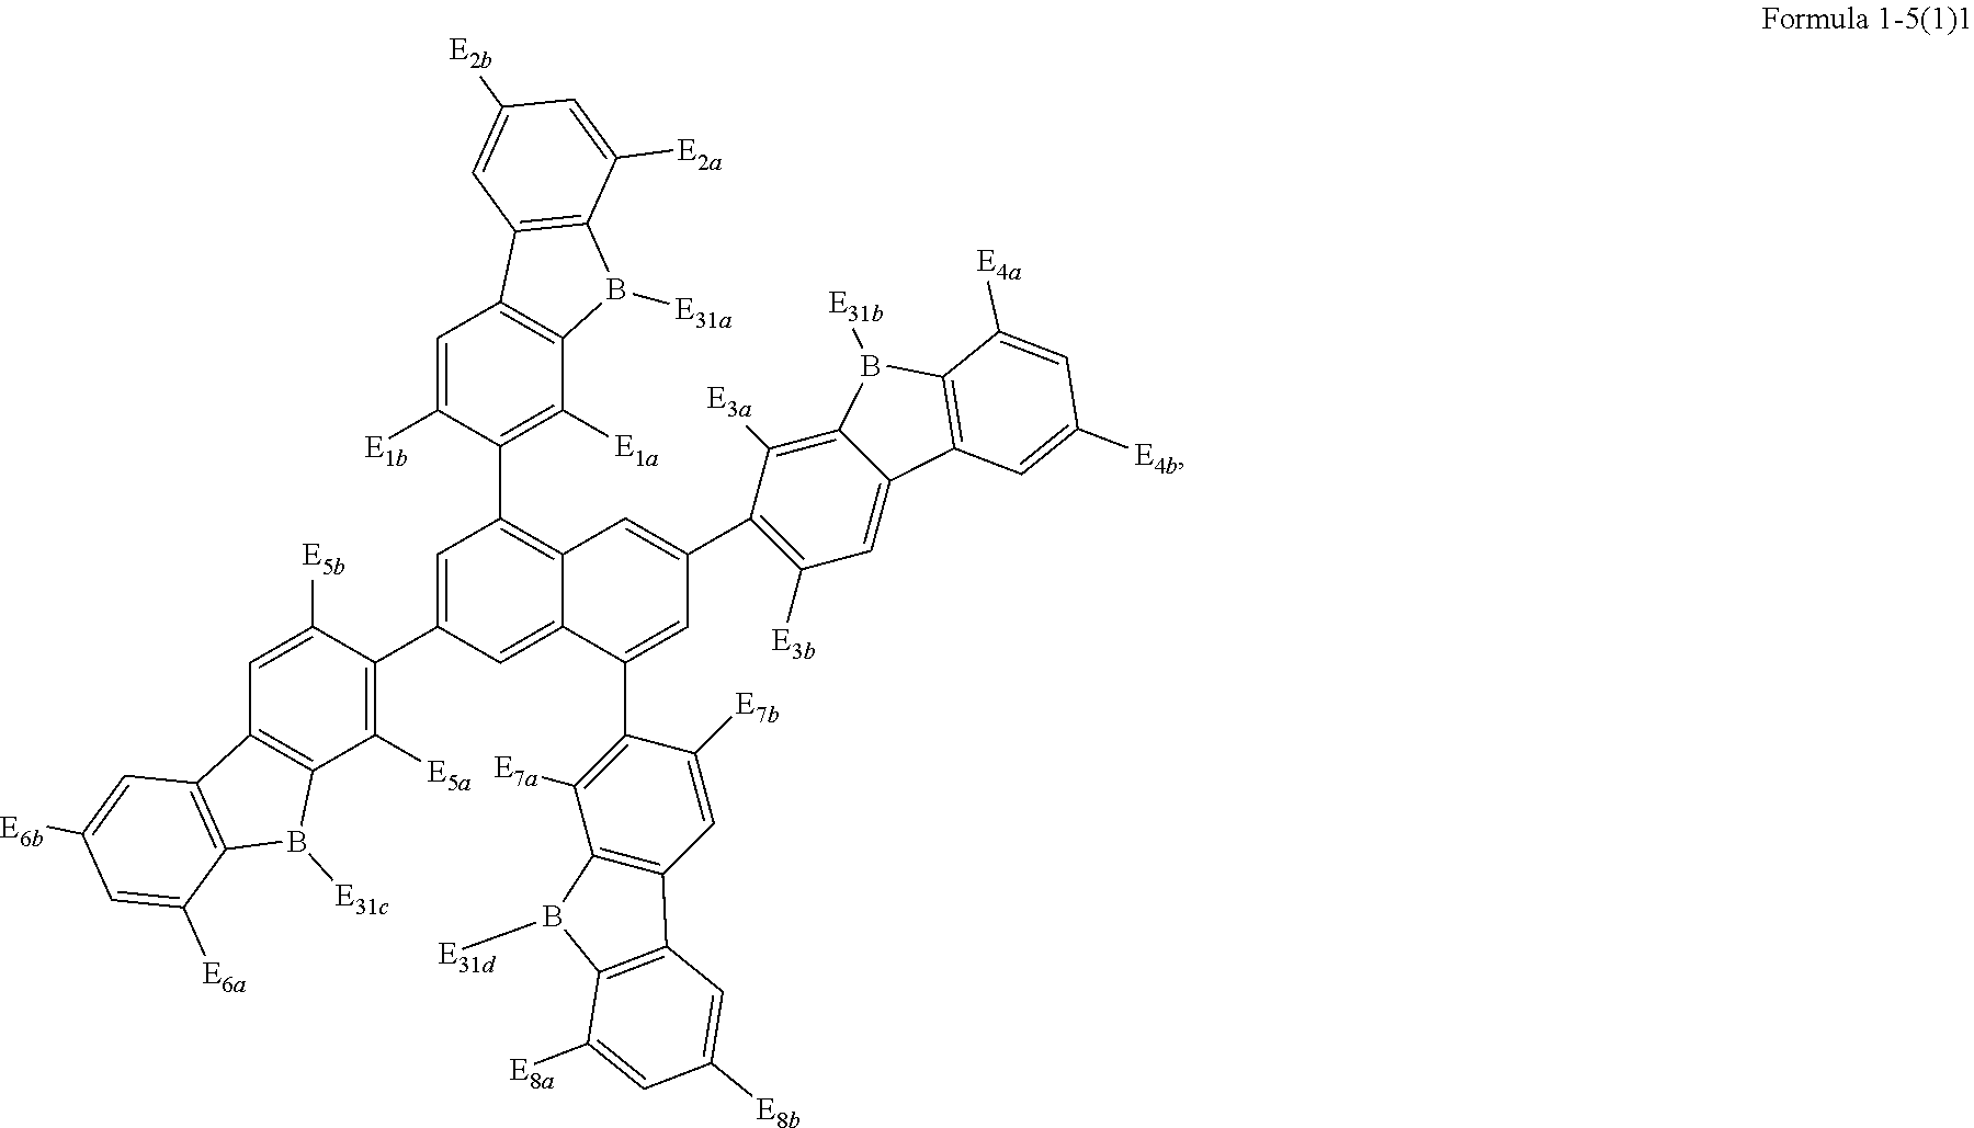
C1=C(C2=C([E5a])C3=C(C4=C(B3[E31c])C([E6a])=CC([E6b])=C4)C=C2[E5b])C=C2C(=C1C1=C([E1a])C3=C(C4=C(C([E2a])=CC([E2b])=C4)B3[E31a])C=C1[E1b])C=C(C1=C([E3b])C=C3C4=C(B([E31b])C3=C1[E3a])C([E4a])=CC([E4b])=C4)C=C2C1=C([E7a])C2=C(C3=C(B2[E31d])C([E8a])=CC([E8b])=C3)C=C1[E7b]
